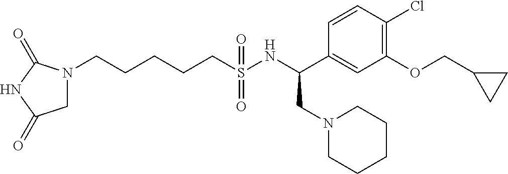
N1(CCCCCS(NC(C2=CC(OCC3CC3)=C(Cl)C=C2)CN2CCCCC2)(=O)=O)CC(=O)NC1=O
